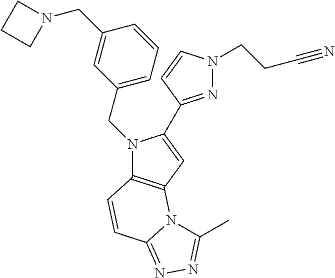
C1(CN2C3=C(C=C2C2=NN(CCC#N)C=C2)N2C(=NN=C2C)C=C3)=CC=CC(CN2CCC2)=C1
